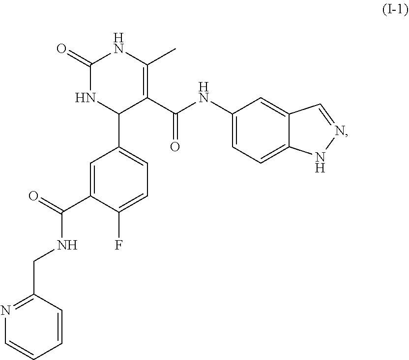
C1(F)=CC=C(C2C(C(NC3=CC=C4NN=CC4=C3)=O)=C(C)NC(=O)N2)C=C1C(=O)NCC1=NC=CC=C1
